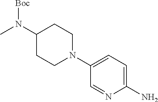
C1=NC(N)=CC=C1N1CCC(N(C)[Boc])CC1
